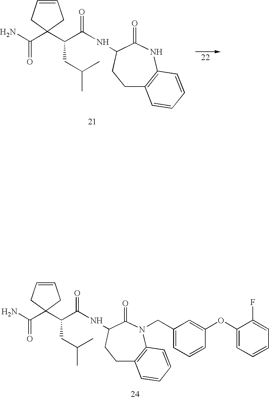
NC(C1(C(C(=O)NC2C(=O)N(CC3=CC=CC(OC4=CC=CC=C4F)=C3)C3=C(CC2)C=CC=C3)CC(C)C)CC=CC1)=O.NC(C1(C(C(=O)NC2C(=O)NC3=C(CC2)C=CC=C3)CC(C)C)CC=CC1)=O
